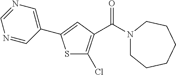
S1C(Cl)=C(C(N2CCCCCC2)=O)C=C1C1=CN=CN=C1
